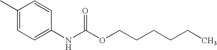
C1(C)=CC=C(NC(OCCCCCC)=O)C=C1
